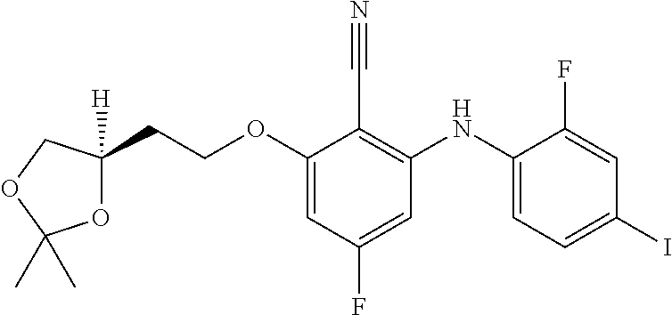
C(OC1=CC(F)=CC(NC2=CC=C(I)C=C2F)=C1C#N)CC1([H])OC(C)(C)OC1
